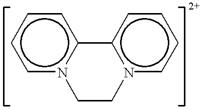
c1n2c(ccc1)-c1n(cccc1)CC2
